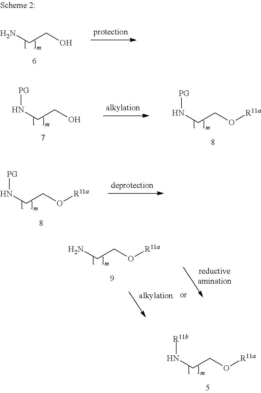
NCCO.N(CCO)[PG].N(CCO[R11a])[PG].N(CCO[R11a])[PG].NCCO[R11a].N(CCO[R11a])[R11b]
